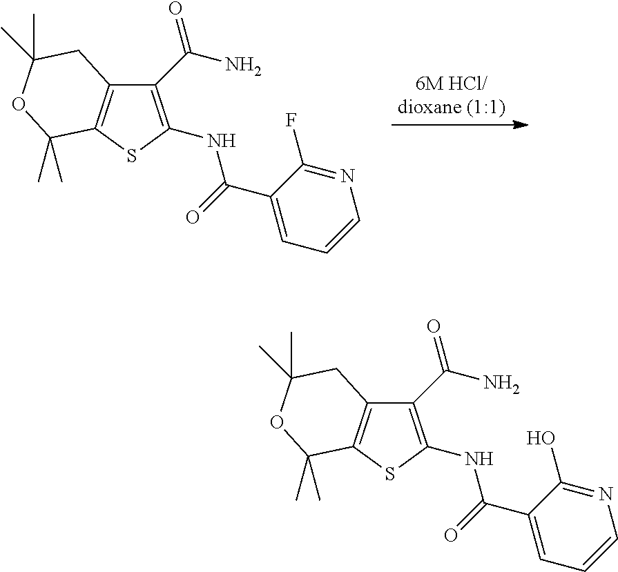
C1(C(N)=O)=C(NC(C2=CC=CN=C2F)=O)SC2=C1CC(C)(C)OC2(C)C.C1(C(N)=O)=C(NC(C2=CC=CN=C2O)=O)SC2=C1CC(C)(C)OC2(C)C
